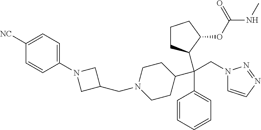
C1([NC])=CC=C(N2CC(CN3CCC(C(C4=CC=CC=C4)(CN4C=CN=N4)C4CCCC4OC(NC)=O)CC3)C2)C=C1
